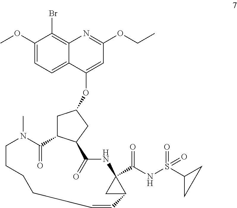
C1(OC)=CC=C2C(=C1Br)N=C(OCC)C=C2OC1CC2C(C1)C(=O)NC1(C(NS(C3CC3)(=O)=O)=O)CC1C=CCCCCN(C)C2=O
